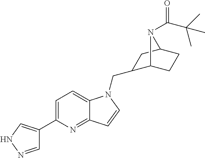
C1=NNC=C1C1=CC=C2C(=N1)C=CN2CC1C2CCC(C1)N2C(C(C)(C)C)=O
